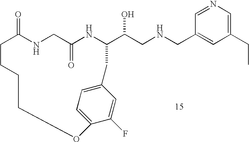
C1=NC=C(CC)C=C1CNCC(O)C1NC(=O)CNC(=O)CCCCOC2=CC=C(C=C2F)C1
